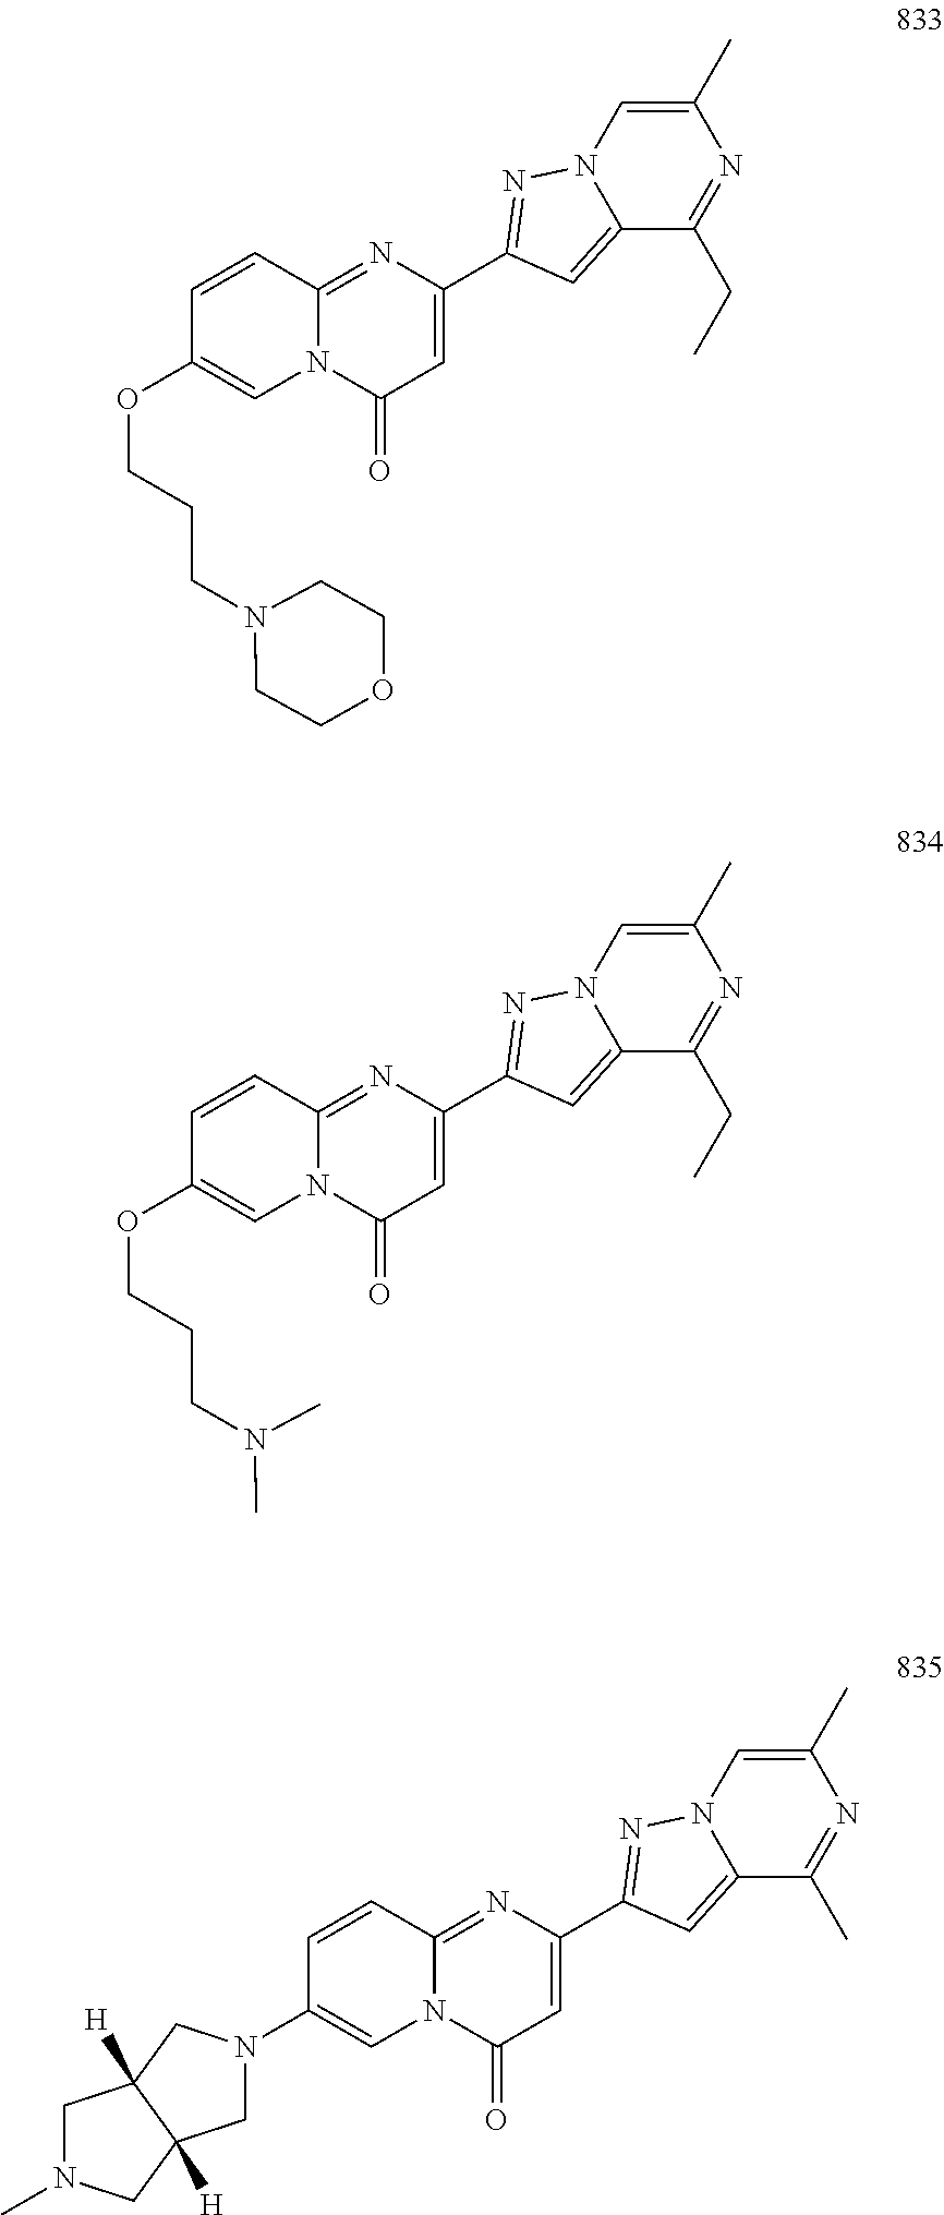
C1(OCCCN2CCOCC2)=CN2C(=NC(C3=NN4C=C(C)N=C(CC)C4=C3)=CC2=O)C=C1.C1(OCCCN(C)C)=CN2C(=NC(C3=NN4C=C(C)N=C(CC)C4=C3)=CC2=O)C=C1.C1(N2CC3([H])C([H])(C2)CN(C)C3)=CN2C(=NC(C3=NN4C=C(C)N=C(C)C4=C3)=CC2=O)C=C1
